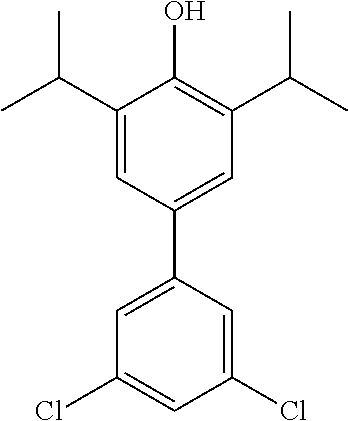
C1(C(C)C)=CC(C2=CC(Cl)=CC(Cl)=C2)=CC(C(C)C)=C1O
